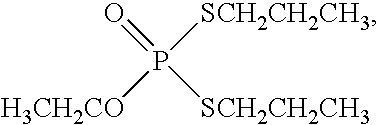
O=P([SCH2CH2CH3])([SCH2CH2CH3])[H3CH2CO]
